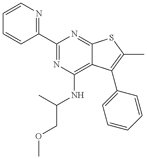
C1=CN=C(C2=NC(NC(C)COC)=C3C(=N2)SC(C)=C3C2=CC=CC=C2)C=C1
